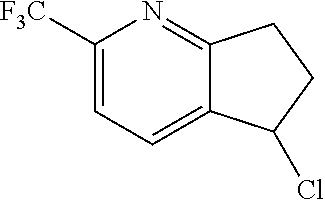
C1([F3C])=CC=C2C(=N1)CCC2Cl
